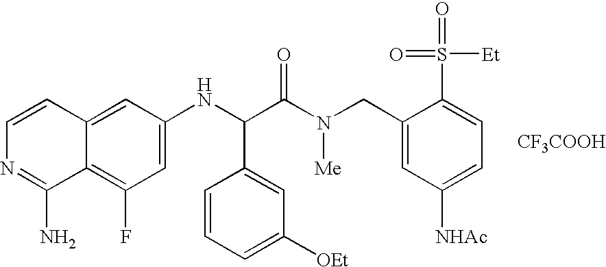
C1=C(NC(C(N(CC2=CC([NHAc])=CC=C2S([Et])(=O)=O)[Me])=O)C2=CC([OEt])=CC=C2)C=C2C(=C1F)C(N)=NC=C2.[CF3COOH]
